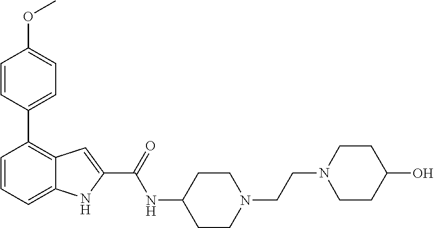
C1=CC=C2C(=C1C1=CC=C(OC)C=C1)C=C(C(=O)NC1CCN(CCN3CCC(O)CC3)CC1)N2
